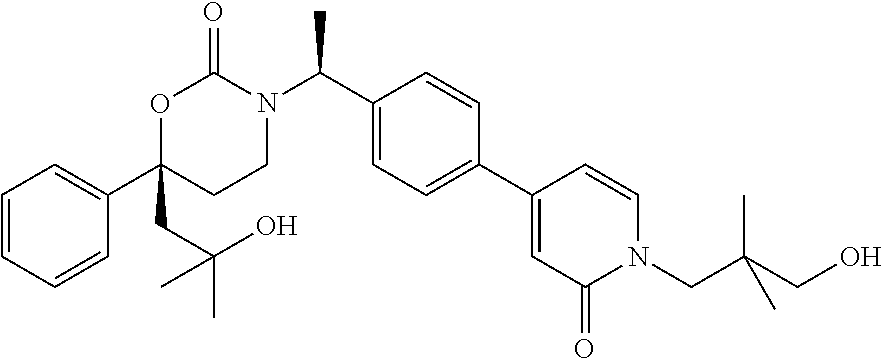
C1=CC=CC(C2(CC(C)(O)C)CCN(C(C3=CC=C(C4=CC(=O)N(CC(C)(CO)C)C=C4)C=C3)C)C(=O)O2)=C1
